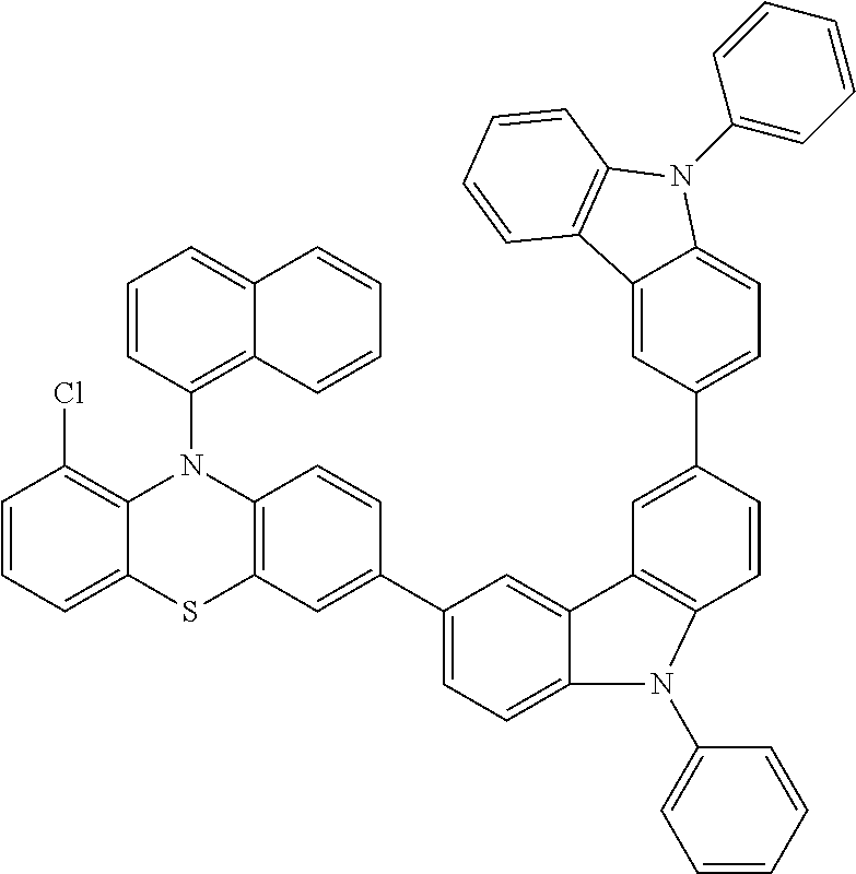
C1=CC=C2C(=C1Cl)N(C1=C3C(=CC=C1)C=CC=C3)C1=C(C=C(C3=CC=C4C(=C3)C3=C(N4C4=CC=CC=C4)C=CC(C4=CC=C5C(=C4)C4=C(N5C5=CC=CC=C5)C=CC=C4)=C3)C=C1)S2
